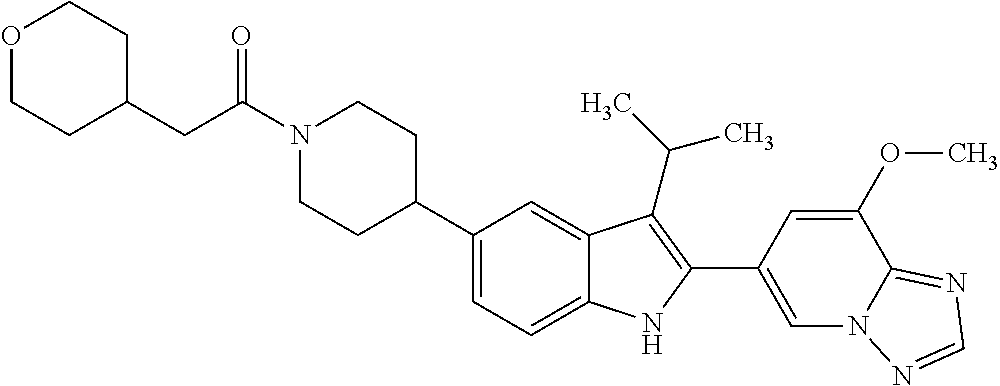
C(N1CCC(C2=CC=C3C(=C2)C(C(C)C)=C(C2=CN4C(=NC=N4)C(OC)=C2)N3)CC1)(=O)CC1CCOCC1
